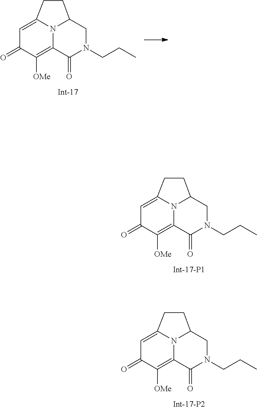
C1=C2N3C(=C([OMe])C1=O)C(=O)N(CCC)CC3CC2.C1=C2N3C(=C([OMe])C1=O)C(=O)N(CCC)CC3CC2.C1=C2N3C(=C([OMe])C1=O)C(=O)N(CCC)CC3CC2
